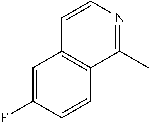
C1=C(F)C=CC2=C1C=CN=C2C
